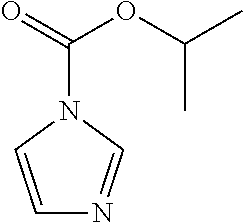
C1=CN(C(=O)OC(C)C)C=N1
